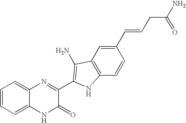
C1=C2C(=CC=C1)N=C(C1=C(N)C3=C(C=CC(C=CCC(N)=O)=C3)N1)C(=O)N2
